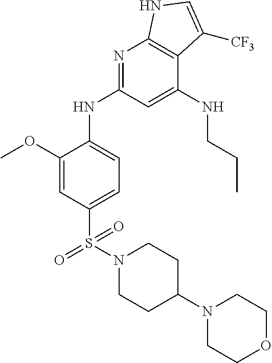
C1(OC)=CC(S(=O)(N2CCC(N3CCOCC3)CC2)=O)=CC=C1NC1=NC2=C(C(NCCC)=C1)C([CF3])=CN2
